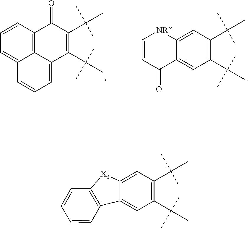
C1(C(C)(C)C)=C(C(C)(C)C)C=C2C(=C1)[X3]C1=C2C=CC=C1.C1(C(C)(C)C)=C(C(C)(C)C)C2=CC=CC3=CC=CC(=C23)C1=O.C1(C(C)(C)C)=C(C(C)(C)C)C=C2C(=C1)[NR]C=CC2=O
